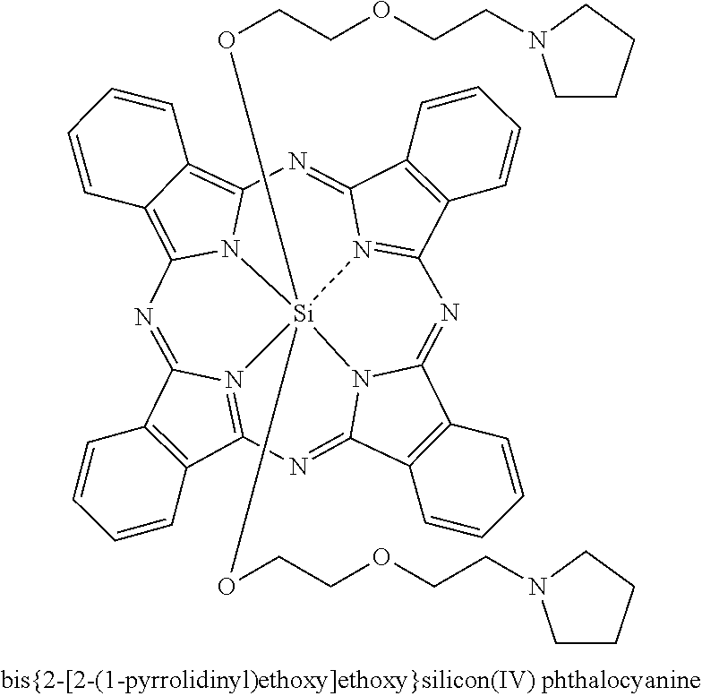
C12=C(C3=N4C1=NC1=C5C(=C6N1[Si]41(OCCOCCN4CCCC4)(OCCOCCN4CCCC4)N4=C(C7=C(C4=N6)C=CC=C7)N=C4C6=C(C(=N3)N41)C=CC=C6)C=CC=C5)C=CC=C2
